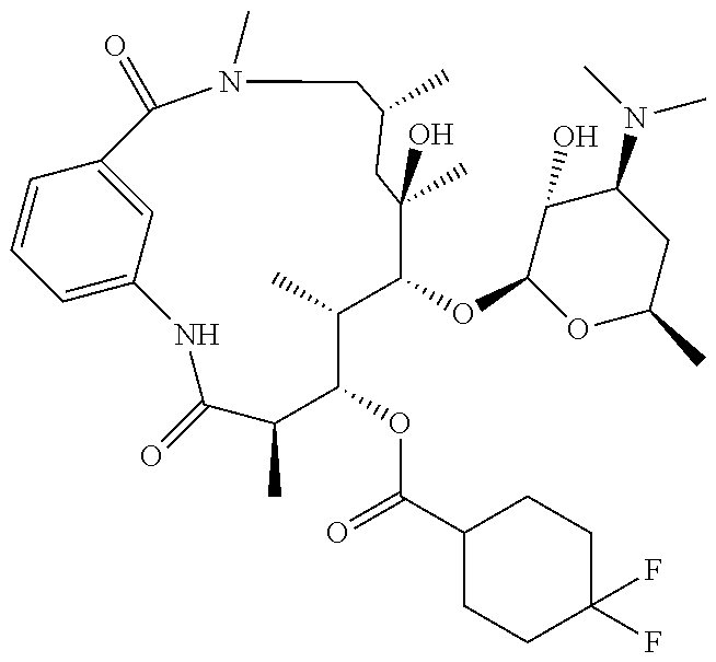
C1=C2C=C(C=C1)C(=O)N(C)CC(C)CC(C)(O)C(OC1OC(C)CC(N(C)C)C1O)C(C)C(OC(C1CCC(F)(F)CC1)=O)C(C)C(=O)N2
